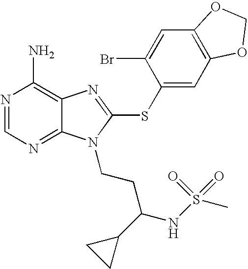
N1=CN=C2C(=C1N)N=C(SC1=CC3=C(C=C1Br)OCO3)N2CCC(NS(C)(=O)=O)C1CC1
